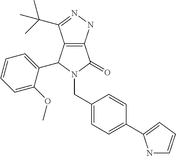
C12=C(C(C(C)(C)C)=NN1)C(C1=CC=CC=C1OC)N(CC1=CC=C(C3=CC=CN3)C=C1)C2=O
